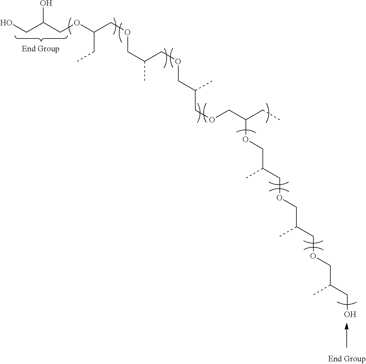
C(COC(COCC(C)COCC(COCC(CC)OCC(COCC(COCC(CO)C)C)C)C)CC)(CO)O
